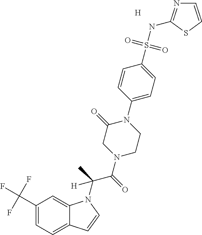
[H].C1(C(F)(F)F)=CC=C2C(=C1)N(C(C)(C(=O)N1CC(=O)N(C3=CC=C(S(NC4=NC=CS4)(=O)=O)C=C3)CC1)[H])C=C2
